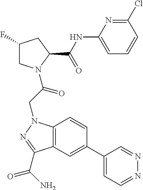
ClC1=NC(NC(C2CC(F)CN2C(=O)CN2C3=C(C=C(C4=CC=NN=C4)C=C3)C(C(=O)N)=N2)=O)=CC=C1
